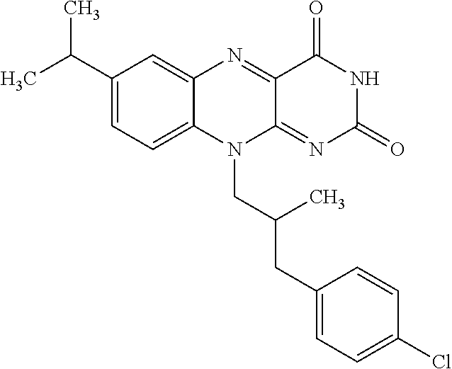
C1(C(C)C)=CC=C2C(=C1)N=C1C(=NC(=O)NC1=O)N2CC(CC1=CC=C(Cl)C=C1)C
